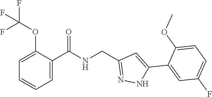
C1=C(C(NCC2=NNC(C3=CC(F)=CC=C3OC)=C2)=O)C(OC(F)(F)F)=CC=C1
